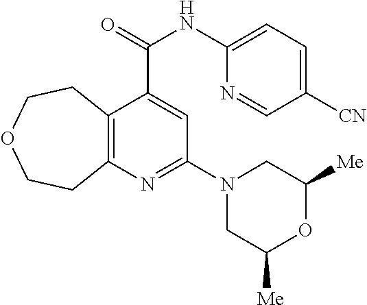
C12=C(N=C(N3CC([Me])OC([Me])C3)C=C1C(NC1=CC=C([CN])C=N1)=O)CCOCC2
